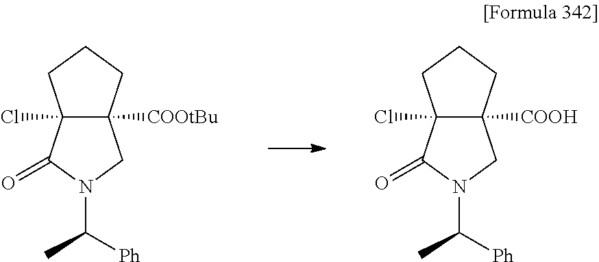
C12([COOtBu])C(Cl)(C(=O)N(C([Ph])C)C1)CCC2.C12([COOH])C(Cl)(C(=O)N(C([Ph])C)C1)CCC2
